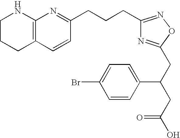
C1CCC2=C(N1)N=C(CCCC1=NOC(CC(CC(O)=O)C3=CC=C(Br)C=C3)=N1)C=C2
